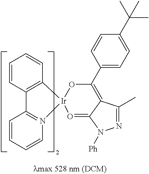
N1=C(C)C2=C(C3=CC=C(C(C)(C)C)C=C3)O[Ir]3(O=C2N1[Ph])N1=C(C2=C3C=CC=C2)C=CC=C1
